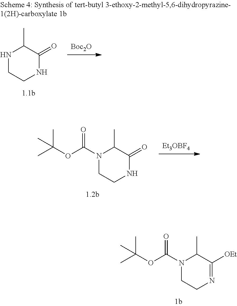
[Et3OBF4].N1(C(OC(C)(C)C)=O)CCNC(=O)C1C.N1(C(OC(C)(C)C)=O)CCN=C([OEt])C1C.N1CCNC(=O)C1C.[Boc2O]
